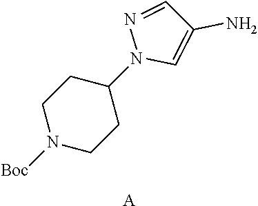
C1N([Boc])CCC(N2C=C(N)C=N2)C1.[A]
